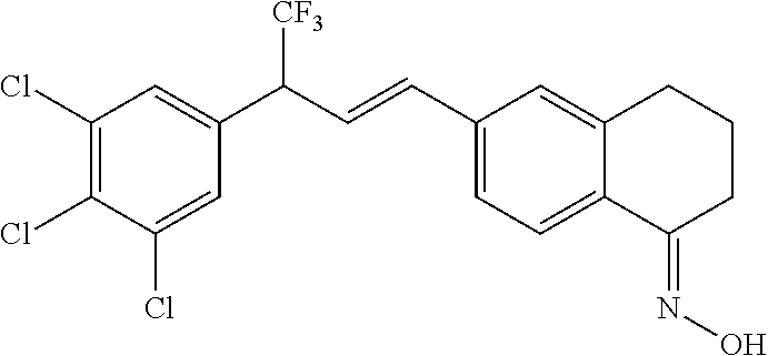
C1(C=CC(C2=CC(Cl)=C(Cl)C(Cl)=C2)[CF3])=CC=C2C(=C1)CCCC2=NO
